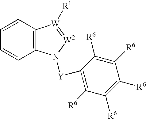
C1=CC2=C(C=C1)[W1]([R1])=[W2]N2[Y]C1=C([R6])C([R6])=C([R6])C([R6])=C1[R6]
